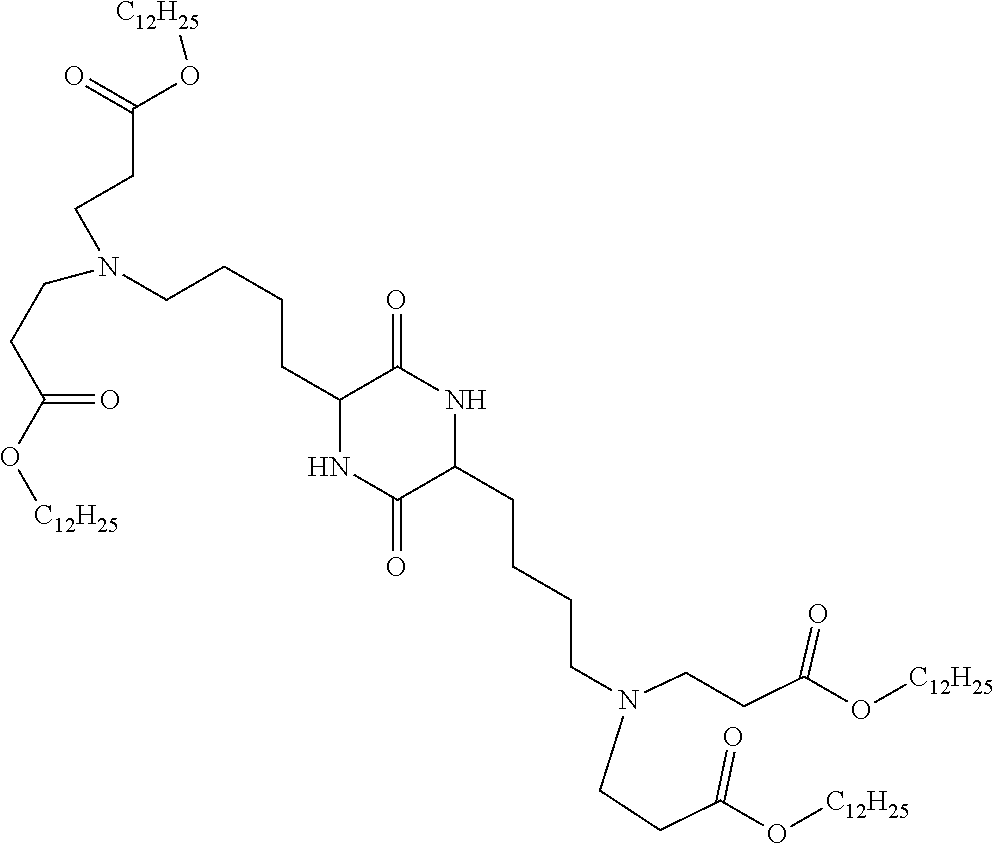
C1(CCCCN(CCC(O[C12H25])=O)CCC(O[C12H25])=O)NC(=O)C(CCCCN(CCC(O[C12H25])=O)CCC(O[C12H25])=O)NC1=O
